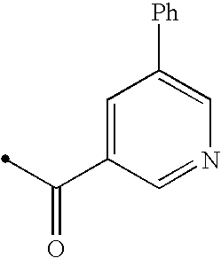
C1=C(C(=O)C)C=NC=C1[Ph]
